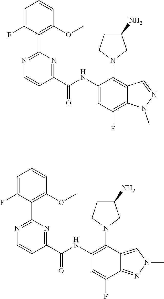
C1(NC(C2=NC(C3=C(OC)C=CC=C3F)=NC=C2)=O)=CC(F)=C2C(=C1N1CC(N)CC1)C=NN2C.C1(NC(C2=NC(C3=C(OC)C=CC=C3F)=NC=C2)=O)=C(N2CC(N)CC2)C2=CN(C)N=C2C(F)=C1
